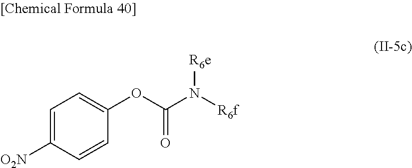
C1=C([O2N])C=CC(OC(N([R6f])[R6e])=O)=C1
